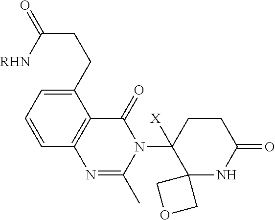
C1=C(CCC(=O)[RHN])C2=C(C=C1)N=C(C)N(C1([X])C3(NC(=O)CC1)COC3)C2=O
